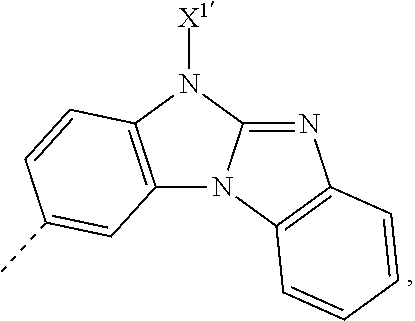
C12=C(N([X1])C3=NC4=C(N13)C=CC=C4)C=CC(C)=C2
